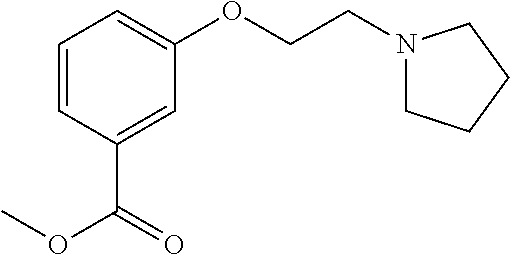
N1(CCOC2=CC=CC(C(=O)OC)=C2)CCCC1
